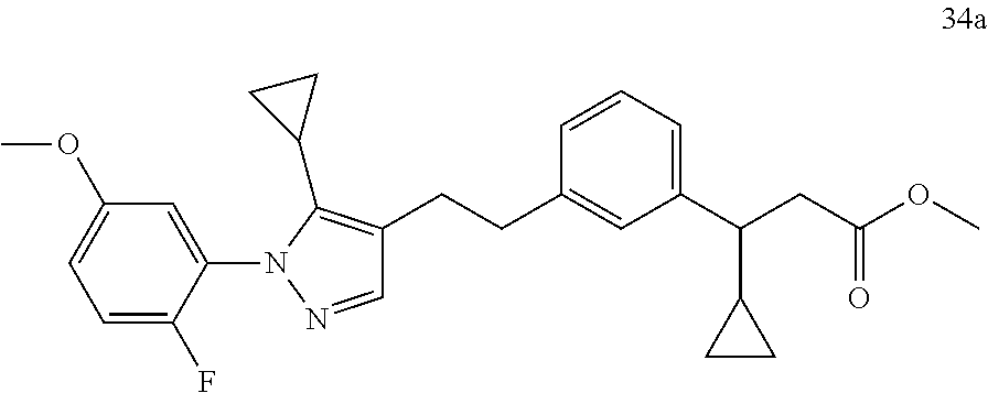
C1=C(F)C(N2N=CC(CCC3=CC(C(C4CC4)CC(=O)OC)=CC=C3)=C2C2CC2)=CC(OC)=C1
